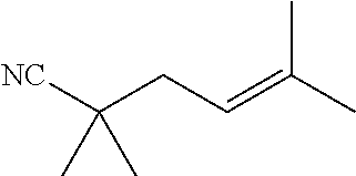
CC(C)=CCC([NC])(C)C
